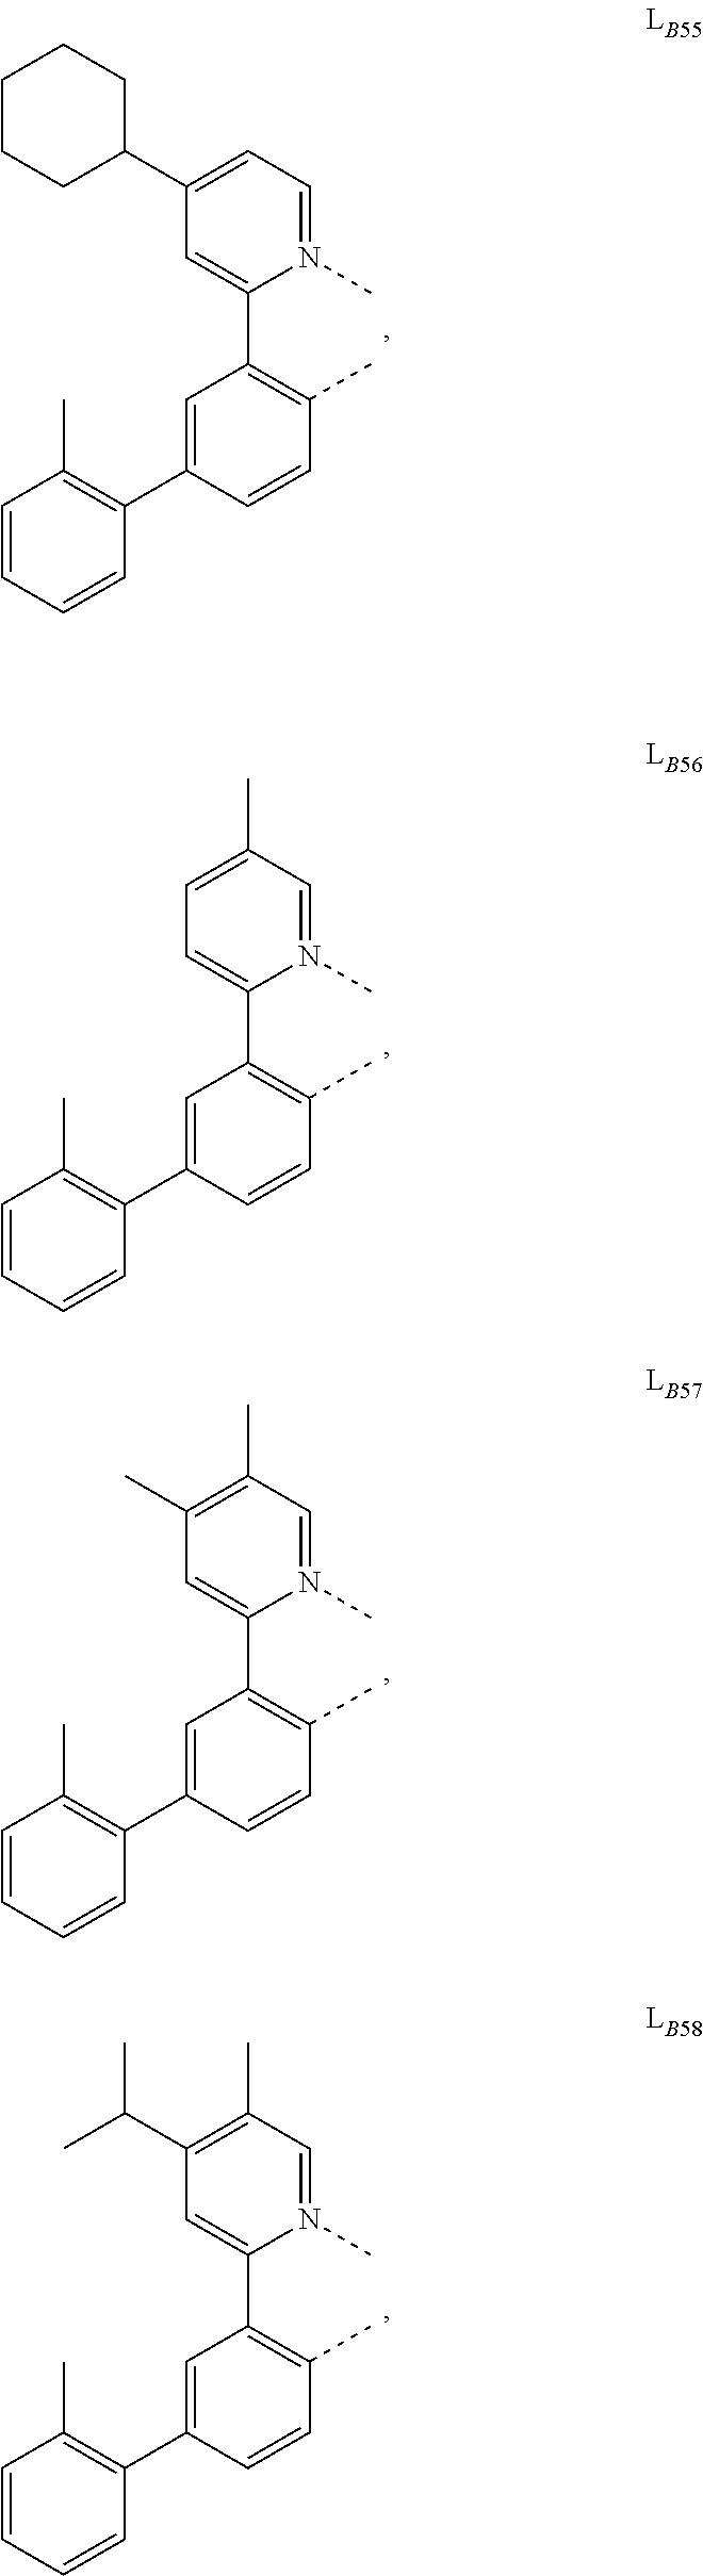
C1(C2CCCCC2)=CC=N(C)C(C2=C(C)C=CC(C3=C(C)C=CC=C3)=C2)=C1.C1=C(C)C=N(C)C(C2=C(C)C=CC(C3=C(C)C=CC=C3)=C2)=C1.C1(C)=C(C)C=N(C)C(C2=C(C)C=CC(C3=C(C)C=CC=C3)=C2)=C1.C1(C(C)C)=C(C)C=N(C)C(C2=C(C)C=CC(C3=C(C)C=CC=C3)=C2)=C1
